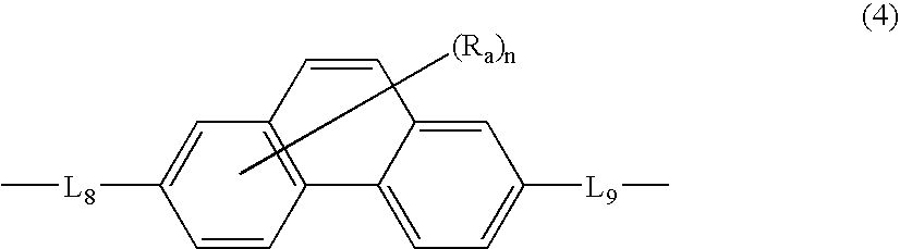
C1=CC2=C(C=C1[L8]C)C=CC1=CC([L9]C)=CC=C21
